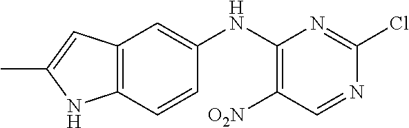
C12=C(C=CC(NC3=C([O2N])C=NC(Cl)=N3)=C1)NC(C)=C2
